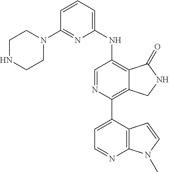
C1=CC=C(NC2=C3C(=C(C4=CC=NC5=C4C=CN5C)N=C2)CNC3=O)N=C1N1CCNCC1
